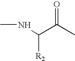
CNC(C(C)=O)[R2]
